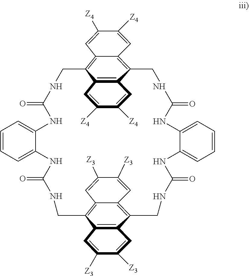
C1=CC=C2C(=C1)NC(=O)NCC1=C3C(=C(CNC(=O)NC4=CC=CC=C4NC(=O)NCC4=C5C(=C(CNC(=O)N2)C2=C4C=C([Z3])C([Z3])=C2)C=C([Z3])C([Z3])=C5)C2=C1C=C([Z4])C([Z4])=C2)C=C([Z4])C([Z4])=C3
